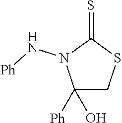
C1([Ph])(O)CSC(=S)N1N[Ph]
